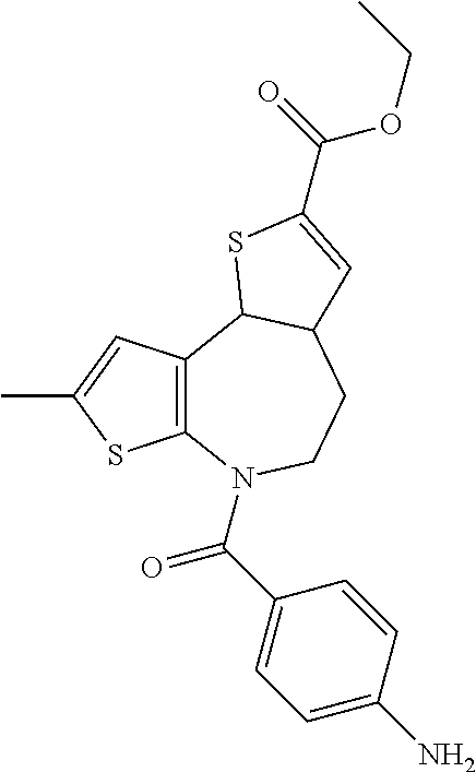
C12=C(C=C(C)S1)C1C(CCN2C(C2=CC=C(N)C=C2)=O)C=C(C(=O)OCC)S1
